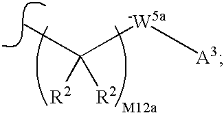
C(C)([R2])([R2])[-W5a][A3]
